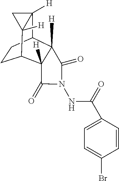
C1CC2C3([H])C([H])(C1C1([H])C2([H])C1)C(=O)N(NC(=O)C1=CC=C(Br)C=C1)C3=O
